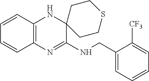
C1=CC2=C(C=C1)N=C(NCC1=CC=CC=C1[CF3])C1(N2)CCSCC1
